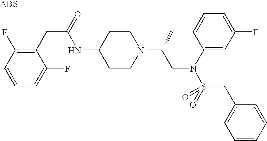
N(C1CCN(C(CN(C2=CC(F)=CC=C2)S(CC2=CC=CC=C2)(=O)=O)C)CC1)C(CC1=C(F)C=CC=C1F)=O
